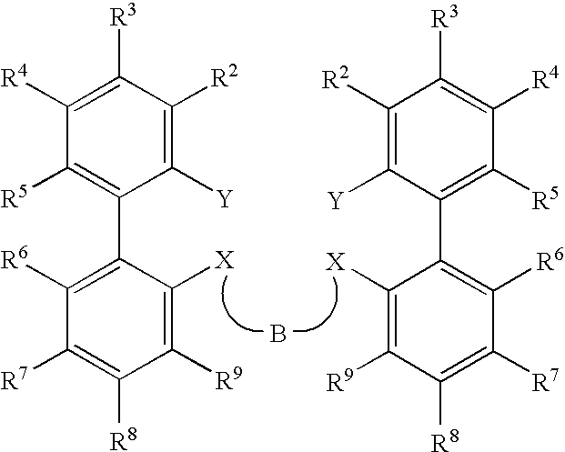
B.C1([R6])=C(C2=C([R5])C([R4])=C([R3])C([R2])=C2[Y])C([X])=C([R9])C([R8])=C1[R7].C1([R6])=C(C2=C([R5])C([R4])=C([R3])C([R2])=C2[Y])C([X])=C([R9])C([R8])=C1[R7]
